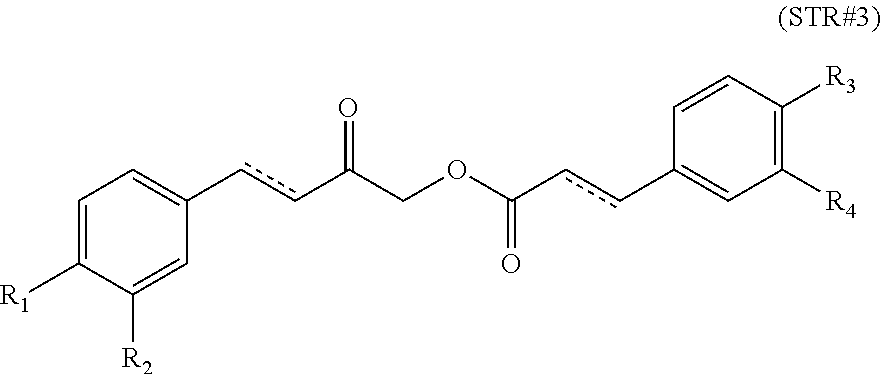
C1=C([R1])C([R2])=CC(ccC(COC(ccC2=CC([R4])=C([R3])C=C2)=O)=O)=C1
